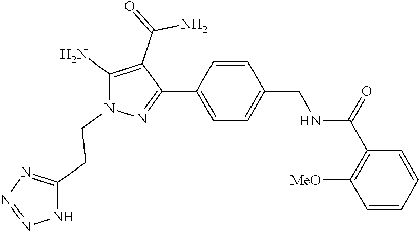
C1=C(C2=NN(CCC3=NN=NN3)C(N)=C2C(=O)N)C=CC(CNC(C2=C([MeO])C=CC=C2)=O)=C1
